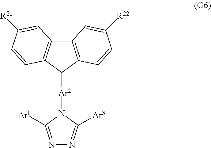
N1=C([Ar1])N([Ar2]C2C3=C(C4=C2C=CC([R21])=C4)C=C([R22])C=C3)C([Ar3])=N1
